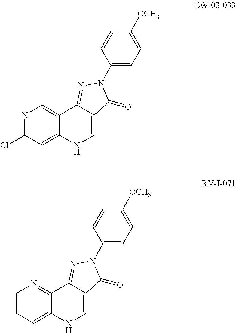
N1=C(Cl)C=C2C(=C1)C1=NN(C3=CC=C([OCH3])C=C3)C(=O)C1=CN2.C1=CC=C2C(=N1)C1=NN(C3=CC=C([OCH3])C=C3)C(=O)C1=CN2
